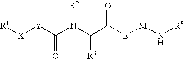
[R1][X][Y]C(N(C(C([E][M]N[R8])=O)[R3])[R2])=O
